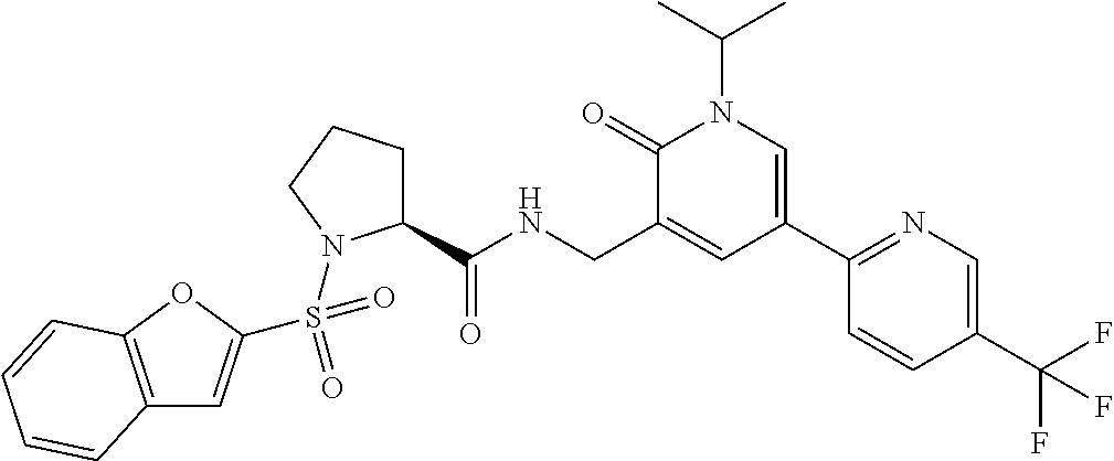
C12=C(OC(S(=O)(=O)N3C(C(NCC4=CC(C5=NC=C(C(F)(F)F)C=C5)=CN(C(C)C)C4=O)=O)CCC3)=C1)C=CC=C2
